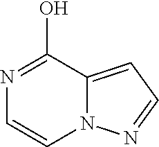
N1=C(O)C2=CC=NN2C=C1
